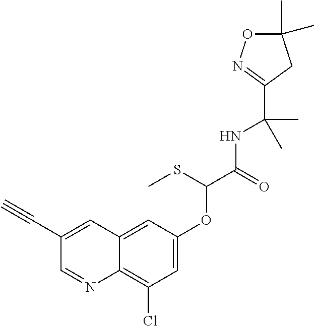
N1=CC(C#C)=CC2=CC(OC(C(NC(C)(C)C3=NOC(C)(C)C3)=O)SC)=CC(Cl)=C12
